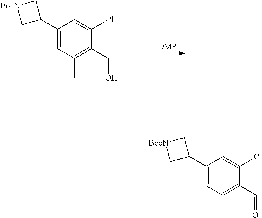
C1(C2C[BocN]C2)=CC(C)=C(CO)C(Cl)=C1.C1(C2C[BocN]C2)=CC(C)=C(C=O)C(Cl)=C1
